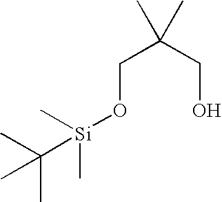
C(C(CO)(C)C)O[Si](C)(C(C)(C)C)C
